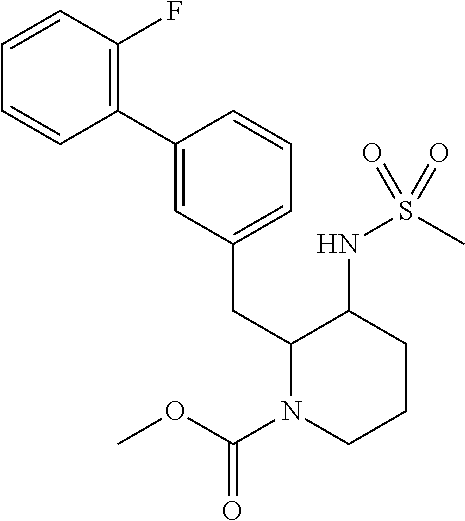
C1=C(C2=C(F)C=CC=C2)C=CC=C1CC1N(C(OC)=O)CCCC1NS(C)(=O)=O
